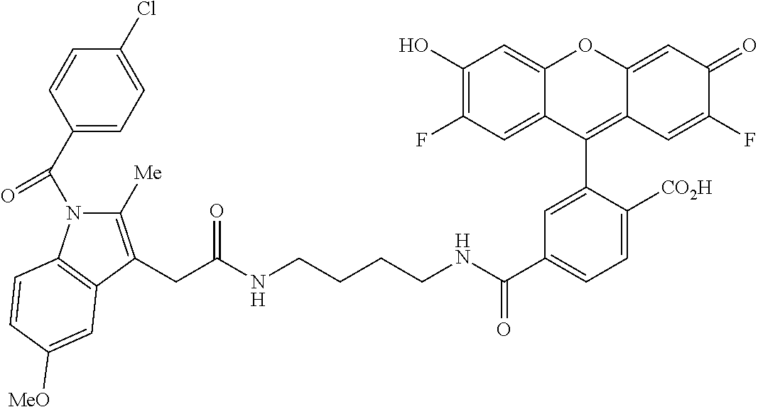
C1(C(N2C([Me])=C(CC(NCCCCNC(C3=CC=C([CO2H])C(C4=C5C(=CC(=O)C(F)=C5)OC5=CC(O)=C(F)C=C45)=C3)=O)=O)C3=C2C=CC([MeO])=C3)=O)=CC=C(Cl)C=C1
